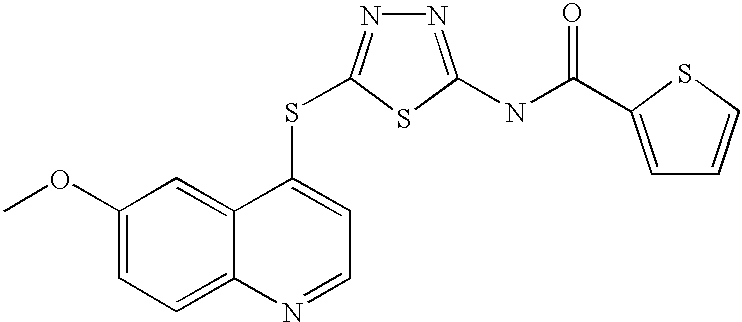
C1(OC)=CC=C2C(=C1)C(SC1=NN=C(NC(=O)C3=CC=CS3)S1)=CC=N2
